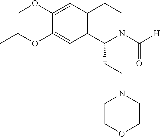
C12=C(C(CCN3CCOCC3)N(C([H])=O)CC1)C=C(OCC)C(OC)=C2
